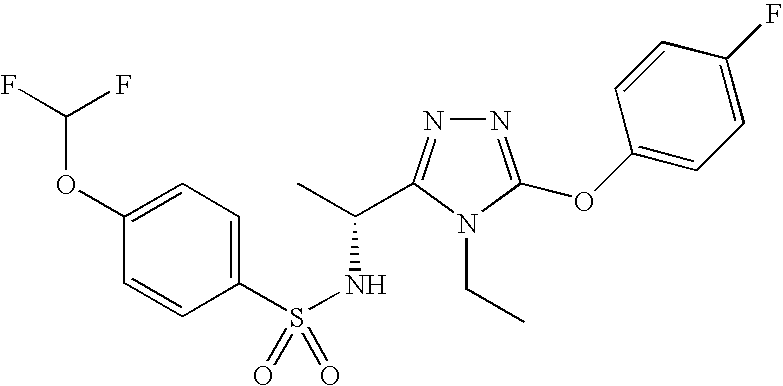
N1=C(OC2=CC=C(F)C=C2)N(CC)C(C(C)NS(=O)(C2=CC=C(OC(F)F)C=C2)=O)=N1
